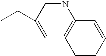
CCC1=CC2=C(N=C1)C=CC=C2
